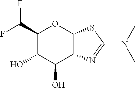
C1(C(F)F)C(O)C(O)C2C(O1)SC(N(C)C)=N2
